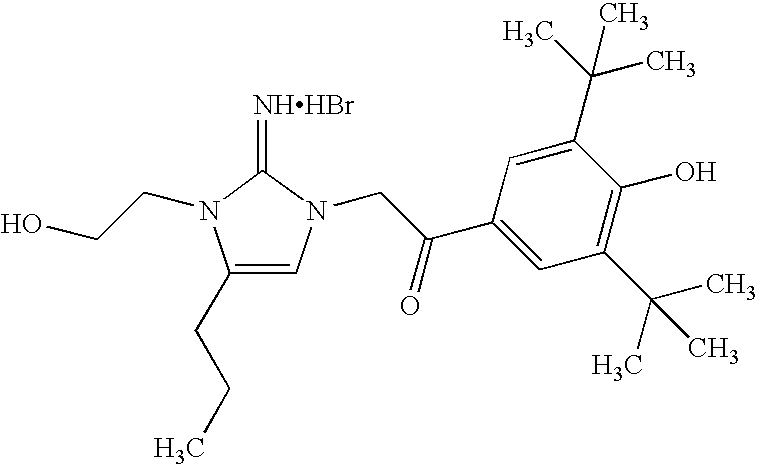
[NHHBr]=C1N(CCO)C(CCC)=CN1CC(C1=CC(C(C)(C)C)=C(O)C(C(C)(C)C)=C1)=O
